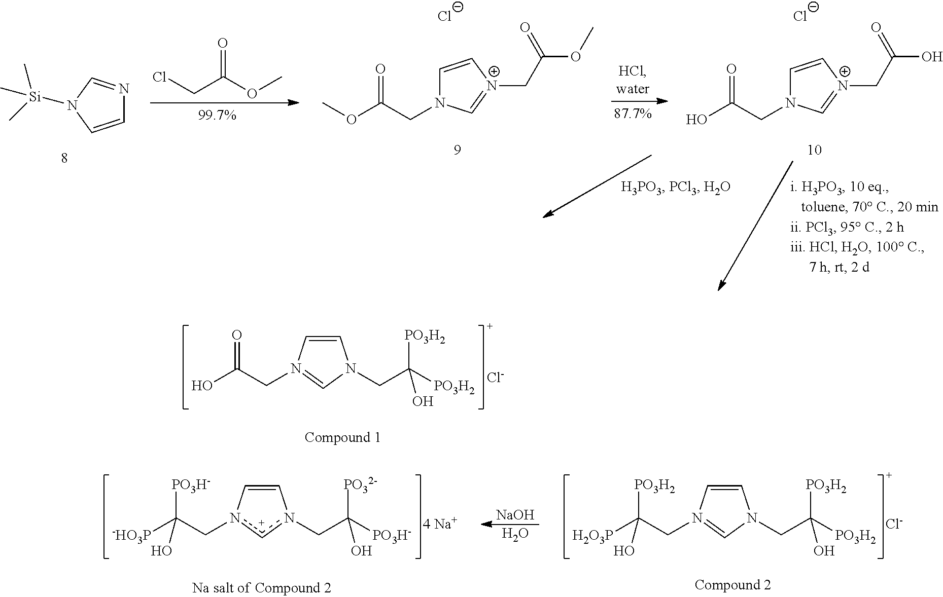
ClCC(OC)=O.C1=CN([Si](C)(C)C)C=N1.C1=C[N+](CC(OC)=O)=CN1CC(OC)=O.C1=C[N+](CC(O)=O)=CN1CC(O)=O.[Cl-].[Cl-].C1=CN(CC(O)=O)=CN1CC([PO3H2])([PO3H2])O.[Cl-].C1=Cn(CC([-HO3P])([PO3H-])O)[c+]n1CC([PO3H-])([PO32-])O.[NaOH].O.C1=CN(CC([H2O3P])([PO3H2])O)=CN1CC([PO3H2])([PO3H2])O.[Cl-]
